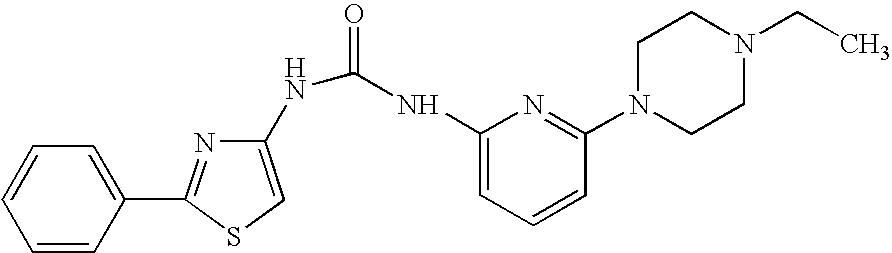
C1=CC(C2=NC(NC(NC3=CC=CC(N4CCN(CC)CC4)=N3)=O)=CS2)=CC=C1
